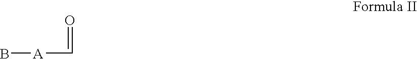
B[A]C=O
